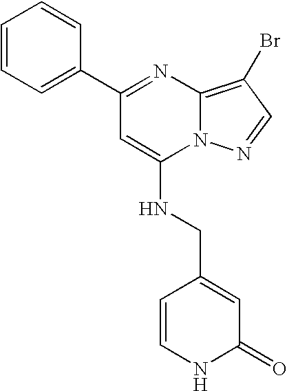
C1(C2=CC=CC=C2)=NC2=C(Br)C=NN2C(NCC2=CC(=O)NC=C2)=C1
